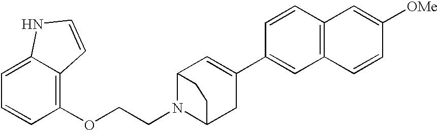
C1=CC(OCCN2C3CC(C4=CC5=C(C=C4)C=C([OMe])C=C5)=CC2CC3)=C2C(=C1)NC=C2
